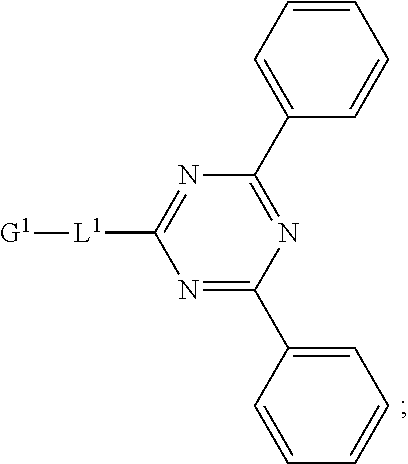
C1=CC=C(C2=NC(C3=CC=CC=C3)=NC([L1][G1])=N2)C=C1
